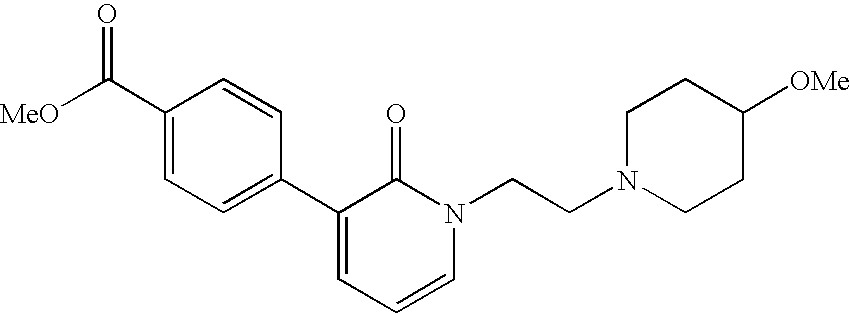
[MeO]C(C1=CC=C(C2=CC=CN(CCN3CCC([OMe])CC3)C2=O)C=C1)=O
